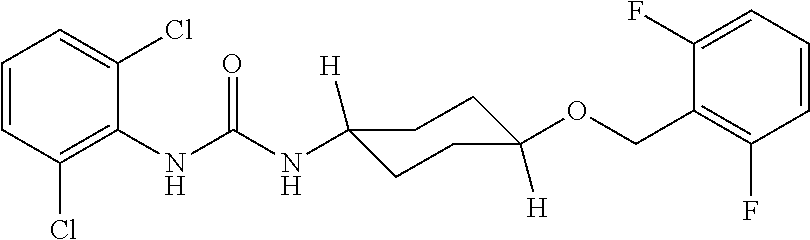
C1(NC(NC2([H])CCC([H])(OCC3=C(F)C=CC=C3F)CC2)=O)=C(Cl)C=CC=C1Cl
